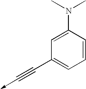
C1(C#C->C)=CC=CC(N(C)C)=C1
